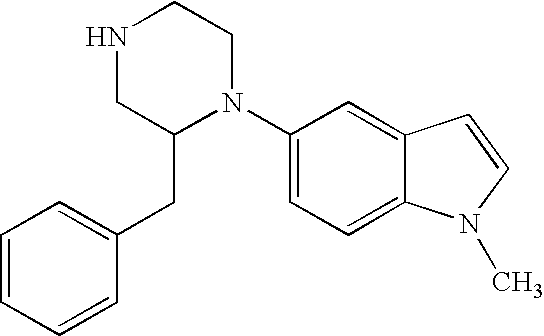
C1=CC=CC(CC2N(C3=CC=C4C(=C3)C=CN4C)CCNC2)=C1
